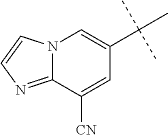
C12=NC=CN1C=C(C(C)(C)C)C=C2[CN]
